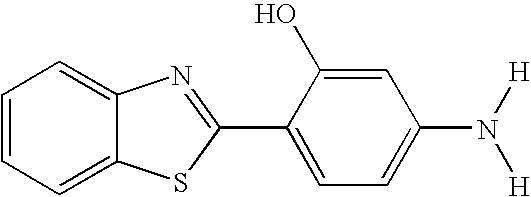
C1=CC=C2C(=C1)N=C(C1=CC=C(N([H])[H])C=C1O)S2
